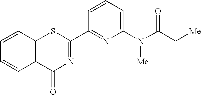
C1=CC2=C(C=C1)SC(C1=NC(N(C(=O)C[Me])[Me])=CC=C1)=NC2=O
